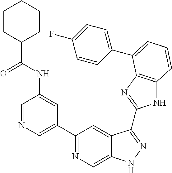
C1=NC=C(C2=NC=C3C(=C2)C(C2=NC4=C(N2)C=CC=C4C2=CC=C(F)C=C2)=NN3)C=C1NC(C1CCCCC1)=O
